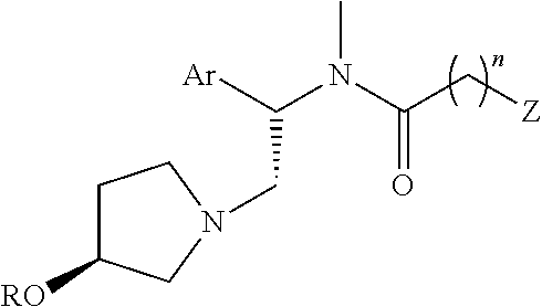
C1C([RO])CN(CC(N(C(C[Z])=O)C)[Ar])C1
